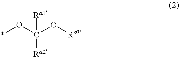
C(O[Ra3])([Ra1])([Ra2])O*
